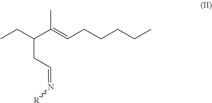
CCC(C(=CCCCCC)C)CC=N[R]
